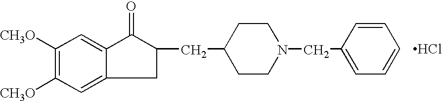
C1([CH3O])=C([CH3O])C=C2C(=C1)C(=O)C(CC1CCN(CC3=CC=CC=C3)CC1)C2.Cl
